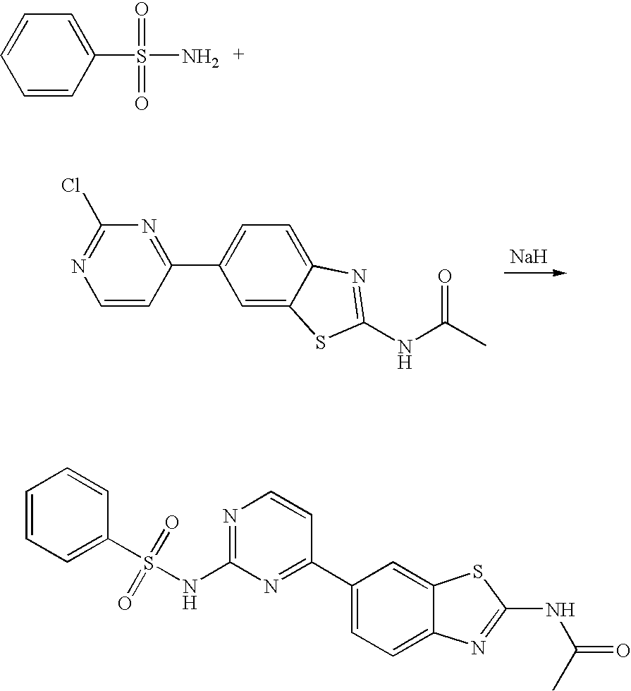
C1=CC(S(N)(=O)=O)=CC=C1.[Na].C1=CC(C2=CC=C3C(=C2)SC(NC(C)=O)=N3)=NC(Cl)=N1.C1=CC=C(S(NC2=NC=CC(C3=CC=C4C(=C3)SC(NC(=O)C)=N4)=N2)(=O)=O)C=C1
